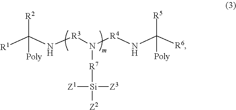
[R1]C(N[R3]N([R4]NC([R6])([R5])[Poly])[R7][Si]([Z1])([Z3])[Z2])([R2])[Poly]
